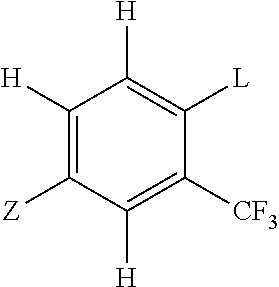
C1([H])=C([CF3])C([L])=C([H])C([H])=C1[Z]
